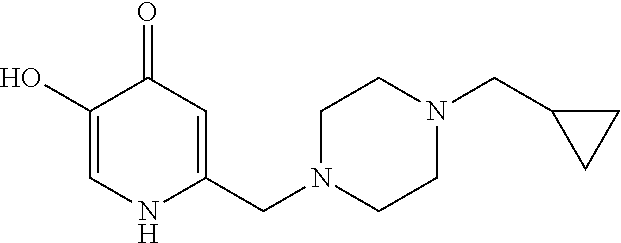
C1(O)=CNC(CN2CCN(CC3CC3)CC2)=CC1=O
